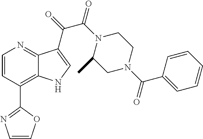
C1=CC(C2=NC=CO2)=C2C(=N1)C(C(=O)C(N1C(C)CN(C(C3=CC=CC=C3)=O)CC1)=O)=CN2
